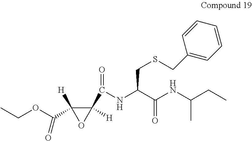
C1(C(NC(C(=O)NC(CC)C)CSCC2=CC=CC=C2)=O)([H])C(C(OCC)=O)([H])O1
